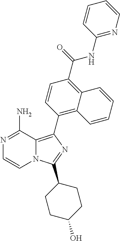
N12C(=C(C3=C4C(=C(C(=O)NC5=NC=CC=C5)C=C3)C=CC=C4)N=C1C1CCC(O)CC1)C(N)=NC=C2
